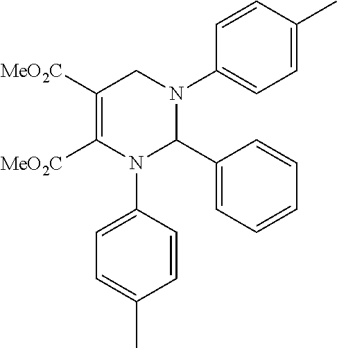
C1=C(C)C=CC(N2CC([MeO2C])=C([MeO2C])N(C3=CC=C(C)C=C3)C2C2=CC=CC=C2)=C1
